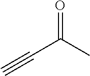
C(C(C)=O)#C
